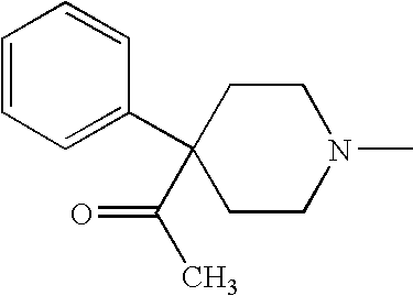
C1=CC=C(C2(C(C)=O)CCN(C)CC2)C=C1
